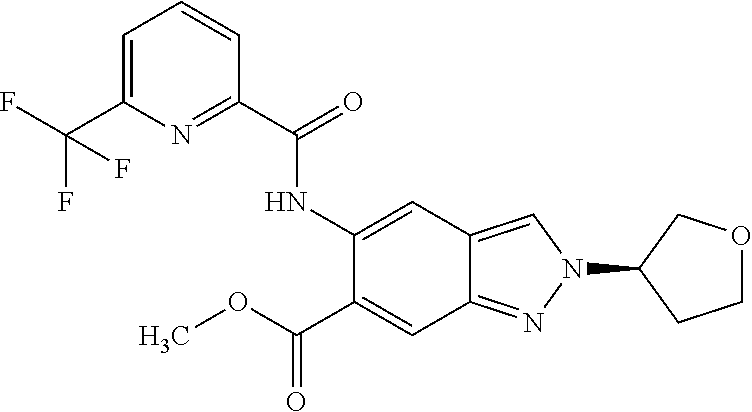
C1=C(C(F)(F)F)N=C(C(=O)NC2=CC3=CN(C4CCOC4)N=C3C=C2C(OC)=O)C=C1
